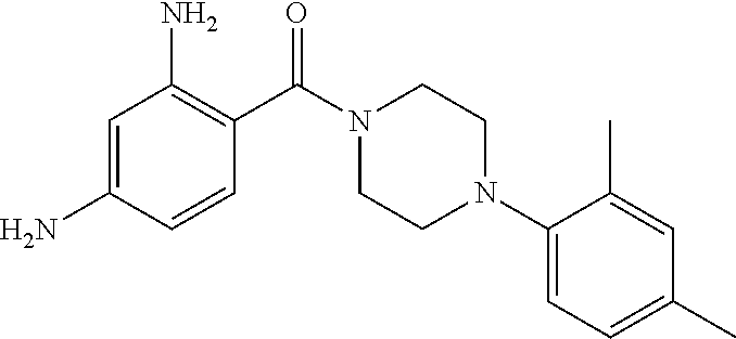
C1=C(N)C=CC(C(N2CCN(C3=CC=C(C)C=C3C)CC2)=O)=C1N
